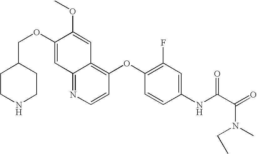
C12=NC=CC(OC3=C(F)C=C(NC(C(N(C)CC)=O)=O)C=C3)=C1C=C(OC)C(OCC1CCNCC1)=C2
